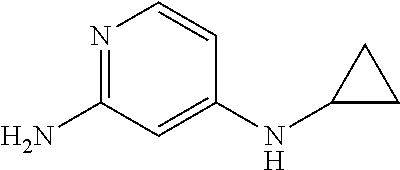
N1=C(N)C=C(NC2CC2)C=C1
